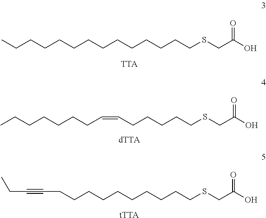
CCCCCCCCCCCCCCSCC(O)=O.[TTA].CCCCCCCC=CCCCCCSCC(O)=O.[dTTA].C(CCCCCCCCCSCC(O)=O)C#CCC.[tTTA]
